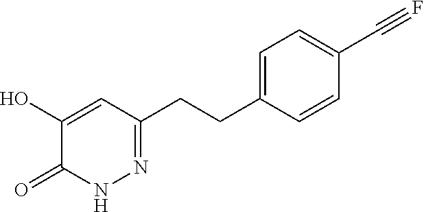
N1N=C(CCC2=CC=C(C#F)C=C2)C=C(O)C1=O
